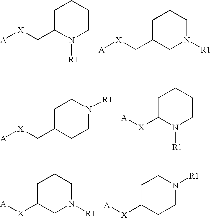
C1C(C[X][A])N([R1])CCC1.C1C(C[X][A])CN([R1])CC1.C1C(C[X][A])CCN([R1])C1.C1C([X][A])N([R1])CCC1.C1C([X][A])CN([R1])CC1.C1C([X][A])CCN([R1])C1
